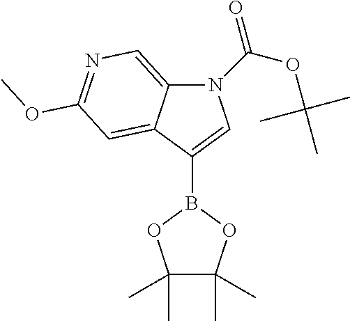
N1(C(OC(C)(C)C)=O)C2=CN=C(OC)C=C2C(B2OC(C)(C)C(C)(C)O2)=C1
